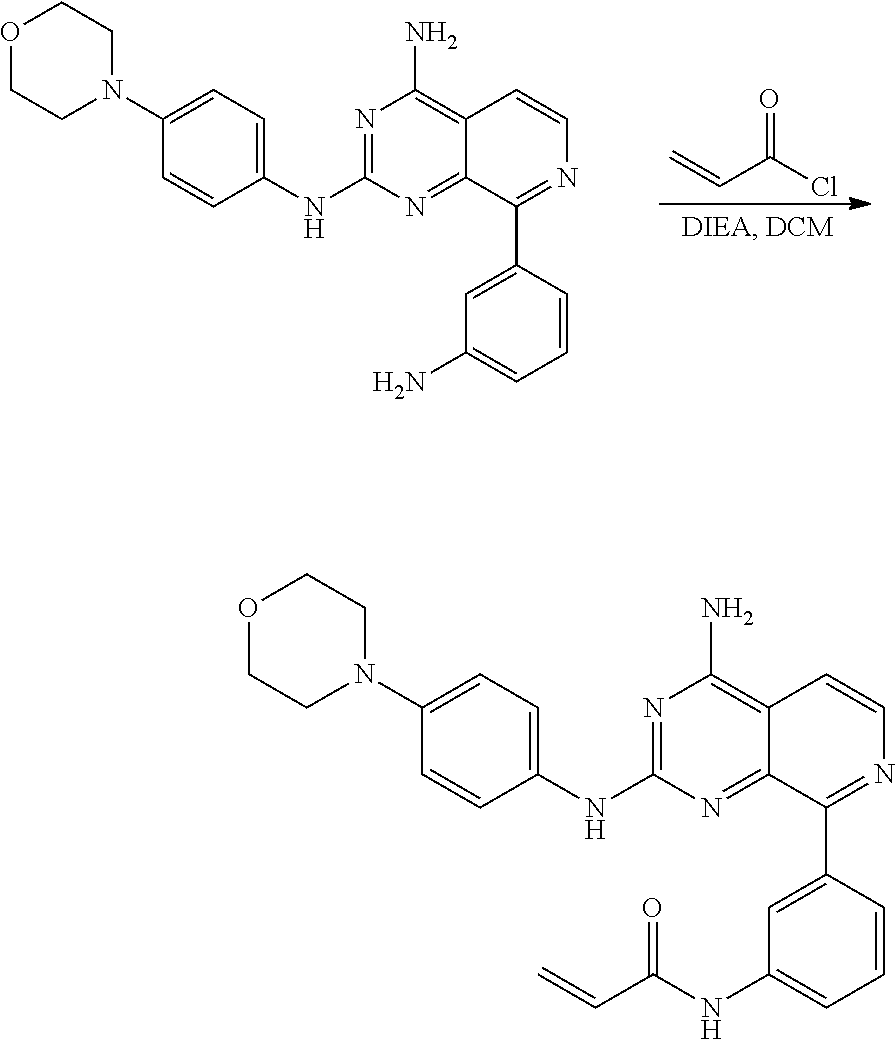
C=CC(Cl)=O.C1(NC2=NC(N)=C3C(=N2)C(C2=CC(N)=CC=C2)=NC=C3)=CC=C(N2CCOCC2)C=C1.C1(NC2=NC(N)=C3C(=N2)C(C2=CC(NC(C=C)=O)=CC=C2)=NC=C3)=CC=C(N2CCOCC2)C=C1
